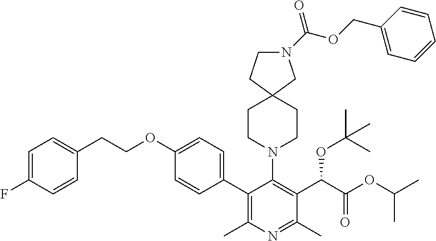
C1(C2=C(C)N=C(C)C(C(OC(C)(C)C)C(=O)OC(C)C)=C2N2CCC3(CC2)CN(C(OCC2=CC=CC=C2)=O)CC3)=CC=C(OCCC2=CC=C(F)C=C2)C=C1
